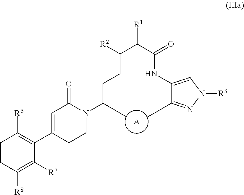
C1=CC([R8])=C([R7])C(C2=CC(=O)N(C(CCC(C(C(=O)NC3=CN([R3])N=C3C)[R1])[R2])C)CC2)=C1[R6].[A]
